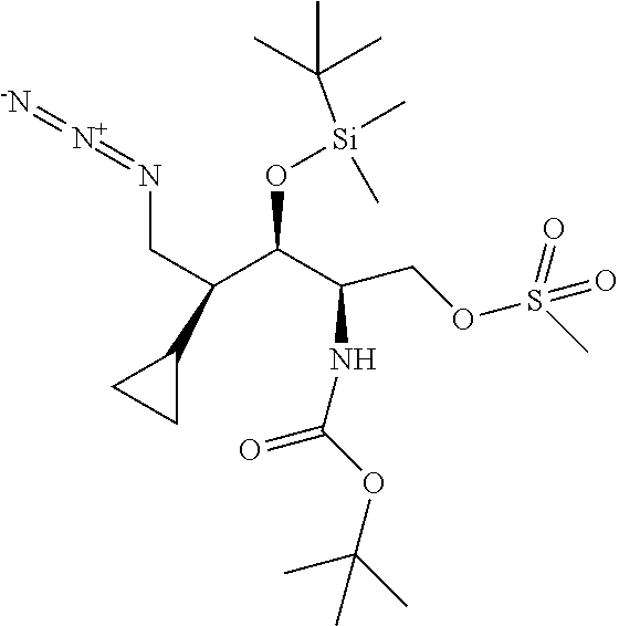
C(C(C(C(NC(=O)OC(C)(C)C)COS(=O)(=O)C)O[Si](C(C)(C)C)(C)C)C1CC1)N=[N+]=[-N]
